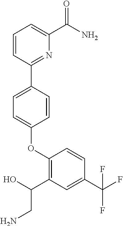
O(C1=CC=C(C2=NC(C(=O)N)=CC=C2)C=C1)C1=C(C(CN)O)C=C(C(F)(F)F)C=C1
